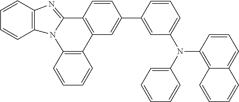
C1=CC2=C(C=C1)N1C(=NC3=C1C=CC=C3)C1=C2C=C(C2=CC(N(C3=C4C(=CC=C3)C=CC=C4)C3=CC=CC=C3)=CC=C2)C=C1
